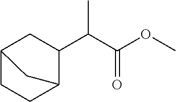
C12CCC(C(C(C(OC)=O)C)C1)C2
